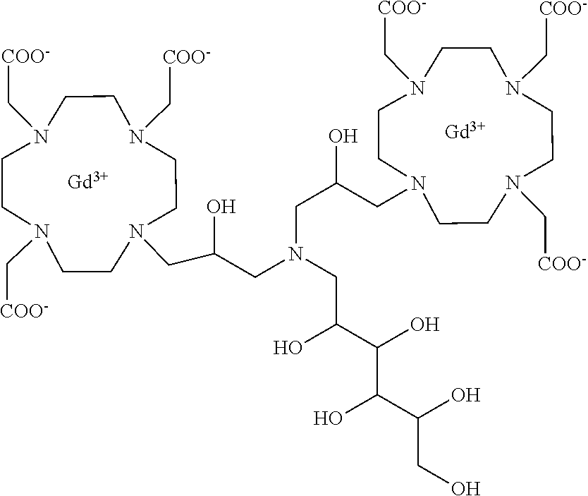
N1(C[COO-])CCN(C[COO-])CCN(C[COO-])CCN(CC(O)CN(CC(CN2CCN(C[COO-])CCN(C[COO-])CCN(C[COO-])CC2)O)CC(O)C(O)C(C(O)CO)O)CC1.[Gd].[Gd]
